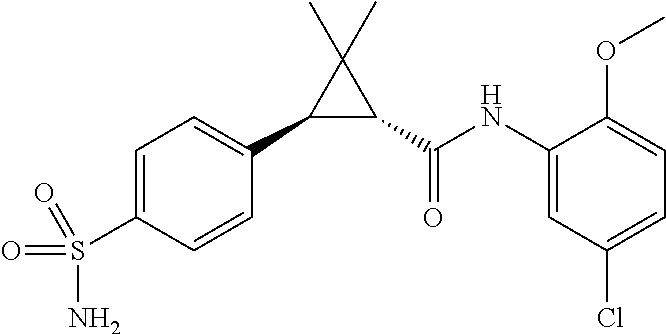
C1(C2=CC=C(S(=O)(=O)N)C=C2)C(C(NC2=CC(Cl)=CC=C2OC)=O)C1(C)C
